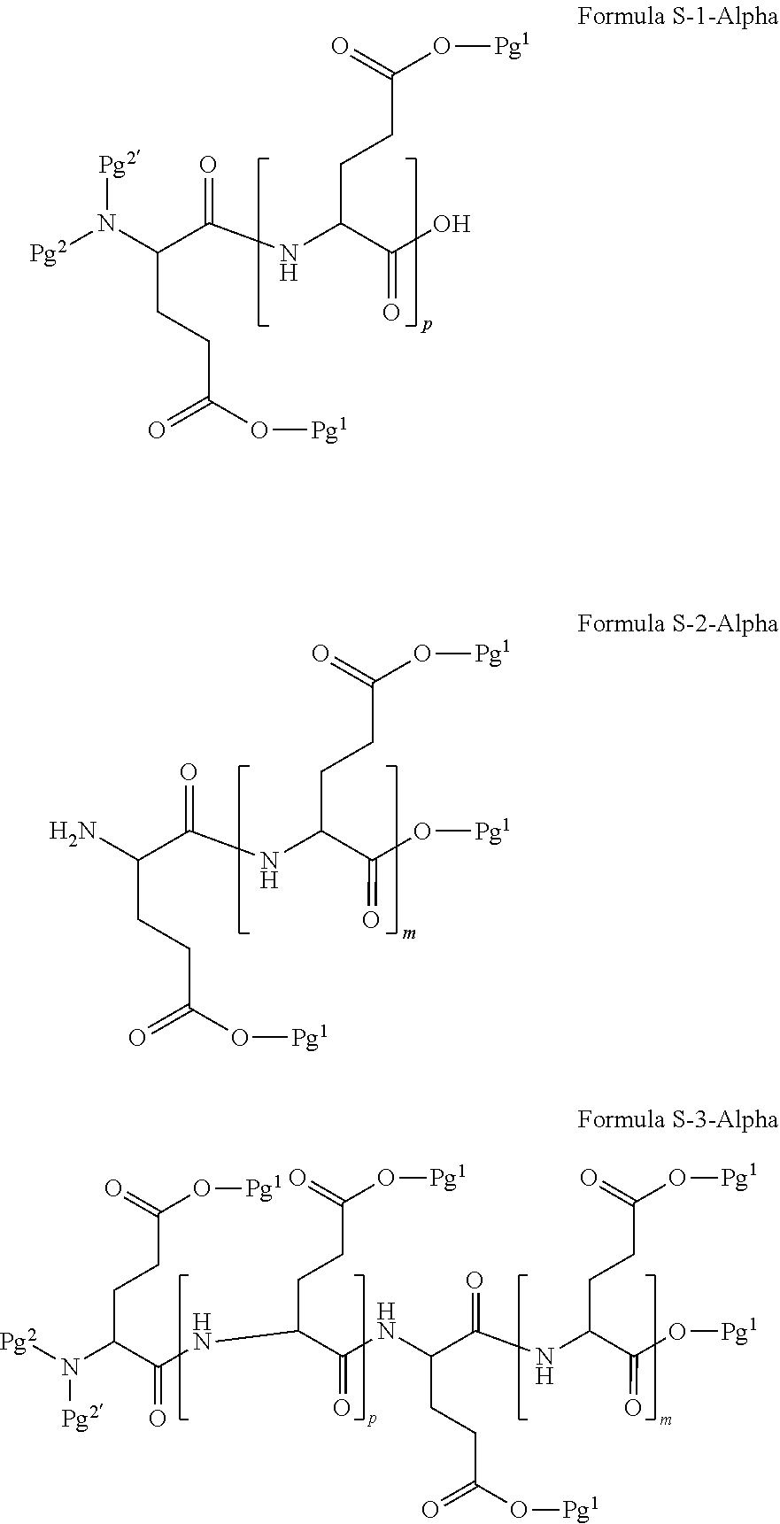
[Pg2]N(C(C(NC(CCC(O[Pg1])=O)C(O)=O)=O)CCC(O[Pg1])=O)[Pg2].NC(C(NC(CCC(O[Pg1])=O)C(O[Pg1])=O)=O)CCC(O[Pg1])=O.N(C(C(NC(CCC(O[Pg1])=O)C(O[Pg1])=O)=O)CCC(O[Pg1])=O)C(C(CCC(O[Pg1])=O)NC(C(N([Pg2])[Pg2])CCC(O[Pg1])=O)=O)=O
